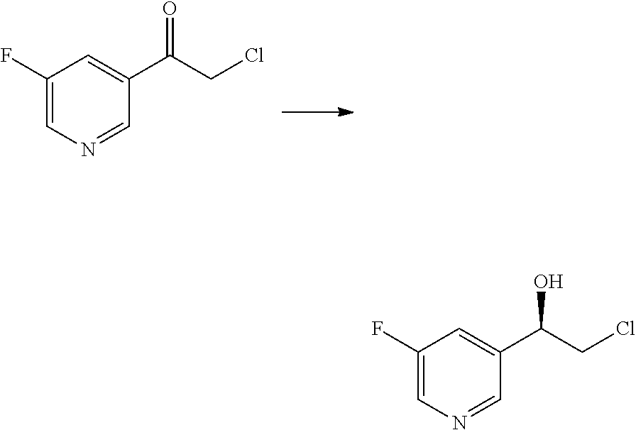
C1(F)=CN=CC(C(CCl)=O)=C1.C1(F)=CN=CC(C(CCl)O)=C1
